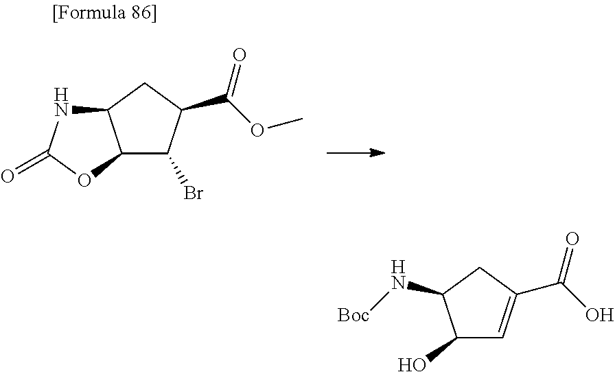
C12C(Br)C(C(OC)=O)CC1NC(=O)O2.C1(O)C=C(C(O)=O)CC1N[Boc]
